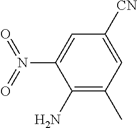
C1([CN])=CC(C)=C(N)C(N(=O)=O)=C1
